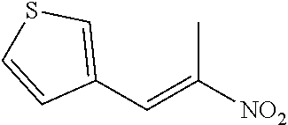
CC([NO2])=CC1=CSC=C1
